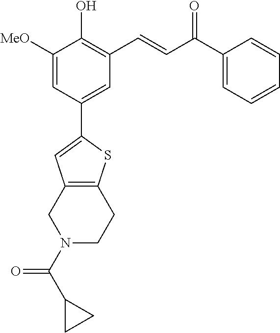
C1=C([MeO])C(O)=C(C=CC(C2=CC=CC=C2)=O)C=C1C1=CC2=C(S1)CCN(C(C1CC1)=O)C2
